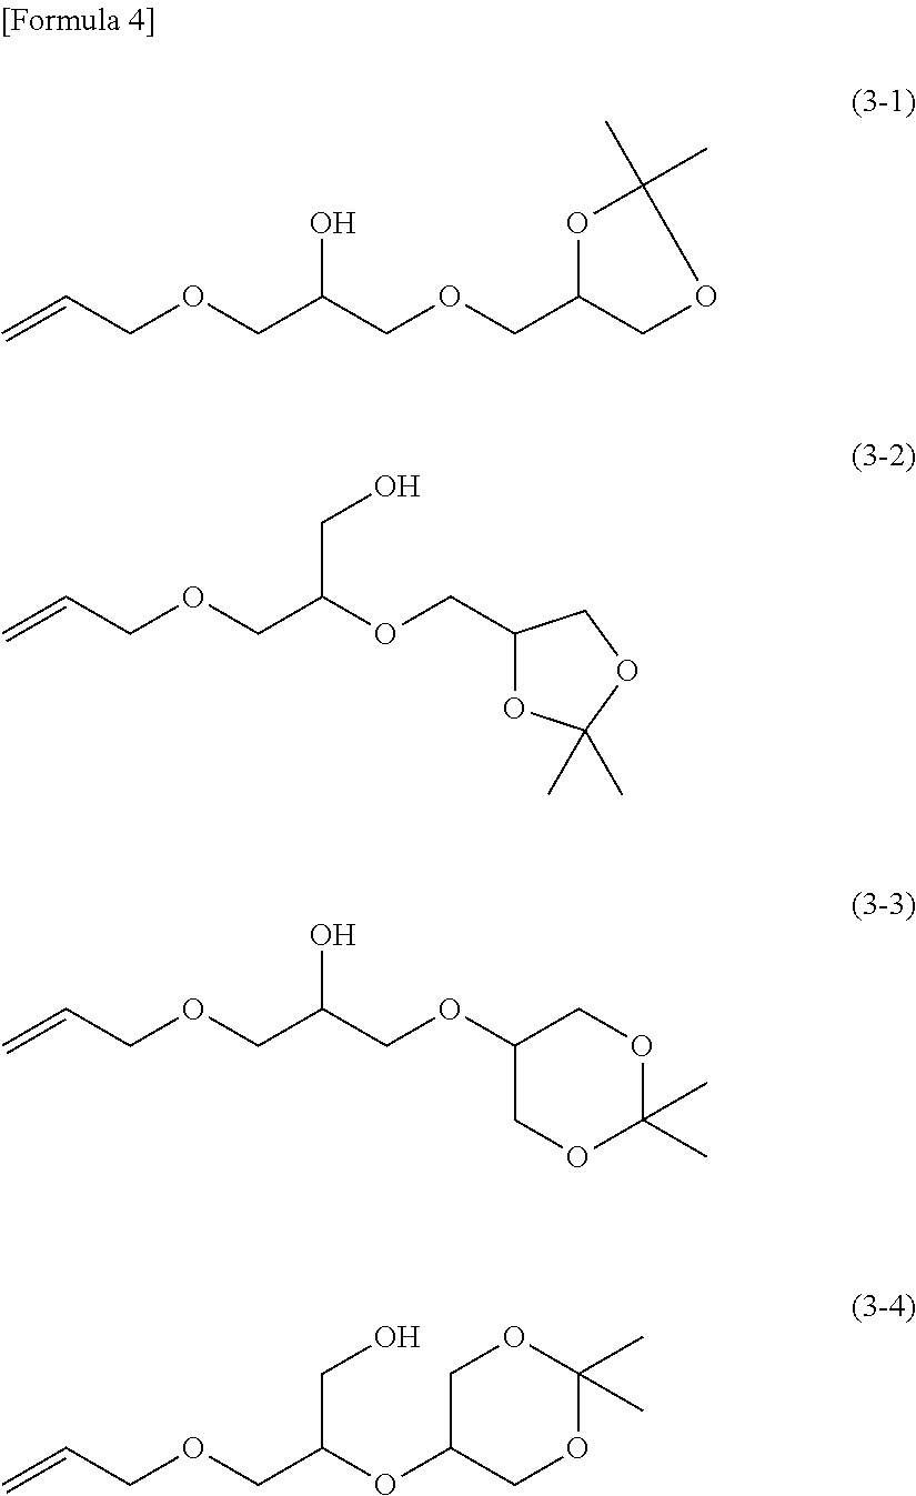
C=CCOCC(COCC1COC(C)(C)O1)O.C=CCOCC(OCC1OC(C)(C)OC1)CO.C=CCOCC(COC1COC(C)(C)OC1)O.C=CCOCC(OC1COC(C)(C)OC1)CO
